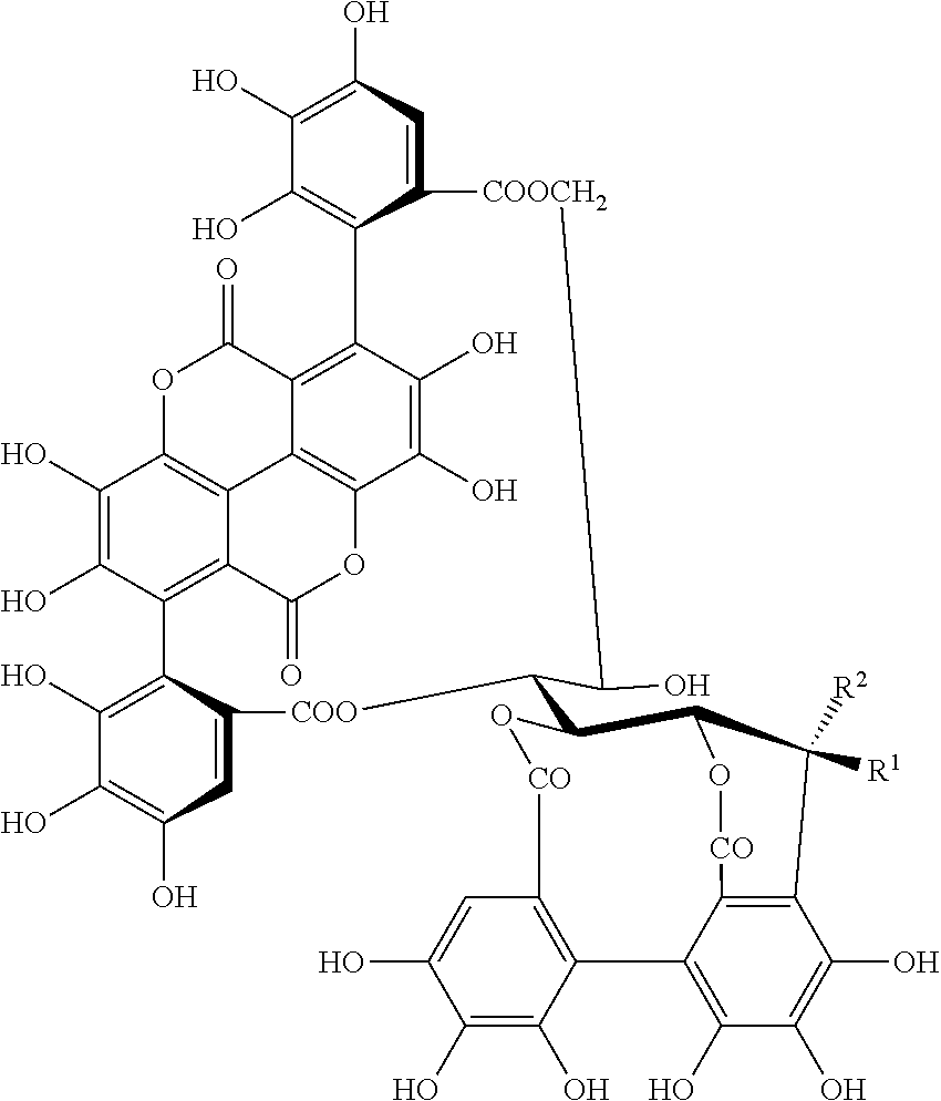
C1(O)=C2C(=CC(O)=C1O)[COO]C(C1C3C([R2])([R1])C4=C([CO]O3)C(=C(O)C(O)=C4O)C3=C([CO]O1)C=C(O)C(O)=C3O)C(O)[COOCH2]C1=CC(O)=C(O)C(O)=C1C1=C3C4=C(OC(=O)C5=C2C(O)=C(O)C(=C54)OC3=O)C(O)=C1O
